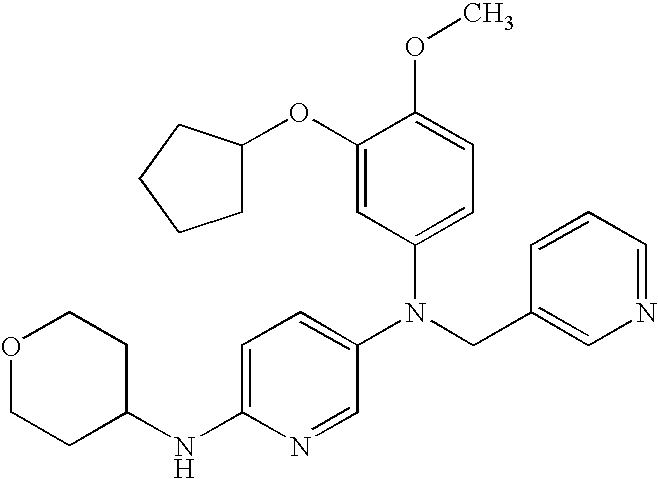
C1(NC2CCOCC2)=CC=C(N(CC2=CN=CC=C2)C2=CC=C(OC)C(OC3CCCC3)=C2)C=N1
